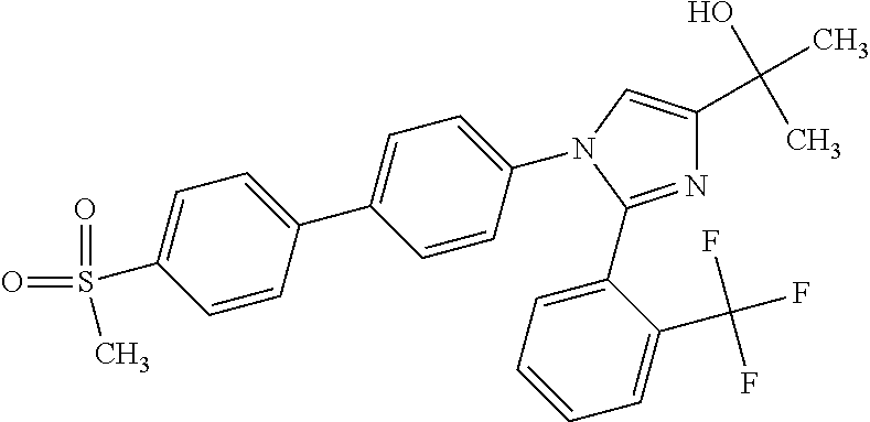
N1=C(C2=CC=CC=C2C(F)(F)F)N(C2=CC=C(C3=CC=C(S(=O)(=O)C)C=C3)C=C2)C=C1C(O)(C)C
